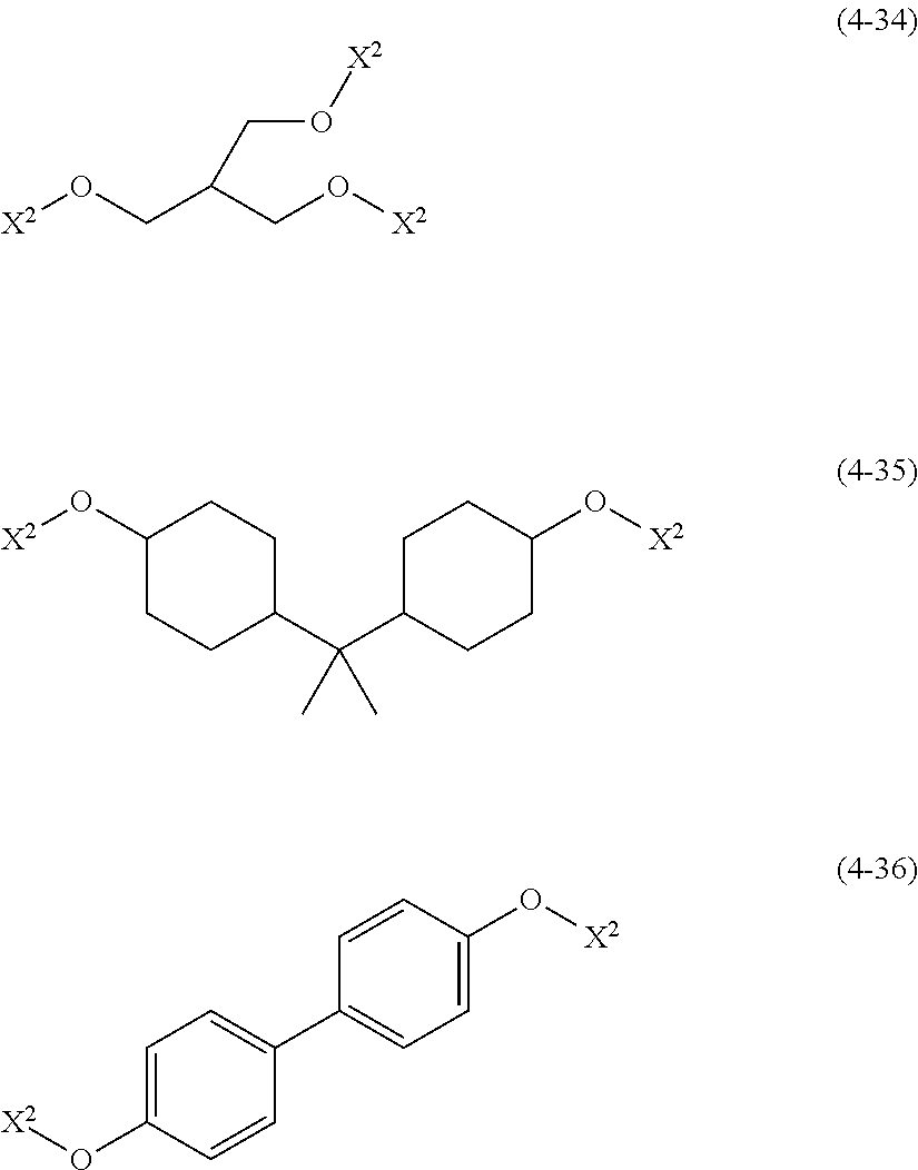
[X2]OCC(CO[X2])CO[X2].C1(O[X2])CCC(C(C2CCC(O[X2])CC2)(C)C)CC1.C1=C(O[X2])C=CC(C2=CC=C(O[X2])C=C2)=C1
